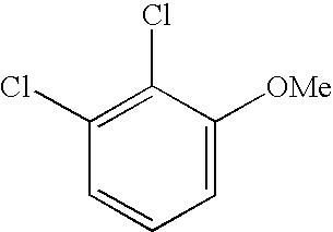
C1(Cl)=C(Cl)C([OMe])=CC=C1
